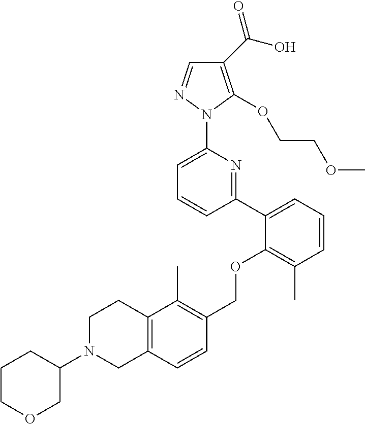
C1(C(O)=O)=C(OCCOC)N(C2=CC=CC(C3=CC=CC(C)=C3OCC3=C(C)C4=C(C=C3)CN(C3CCCOC3)CC4)=N2)N=C1
